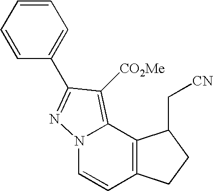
C1=CC2=C(C3=C([CO2Me])C(C4=CC=CC=C4)=NN13)C(C[CN])CC2
